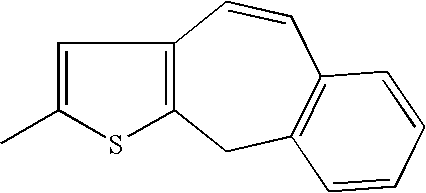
C1=C(C)SC2=C1C=CC1=C(C2)C=CC=C1
